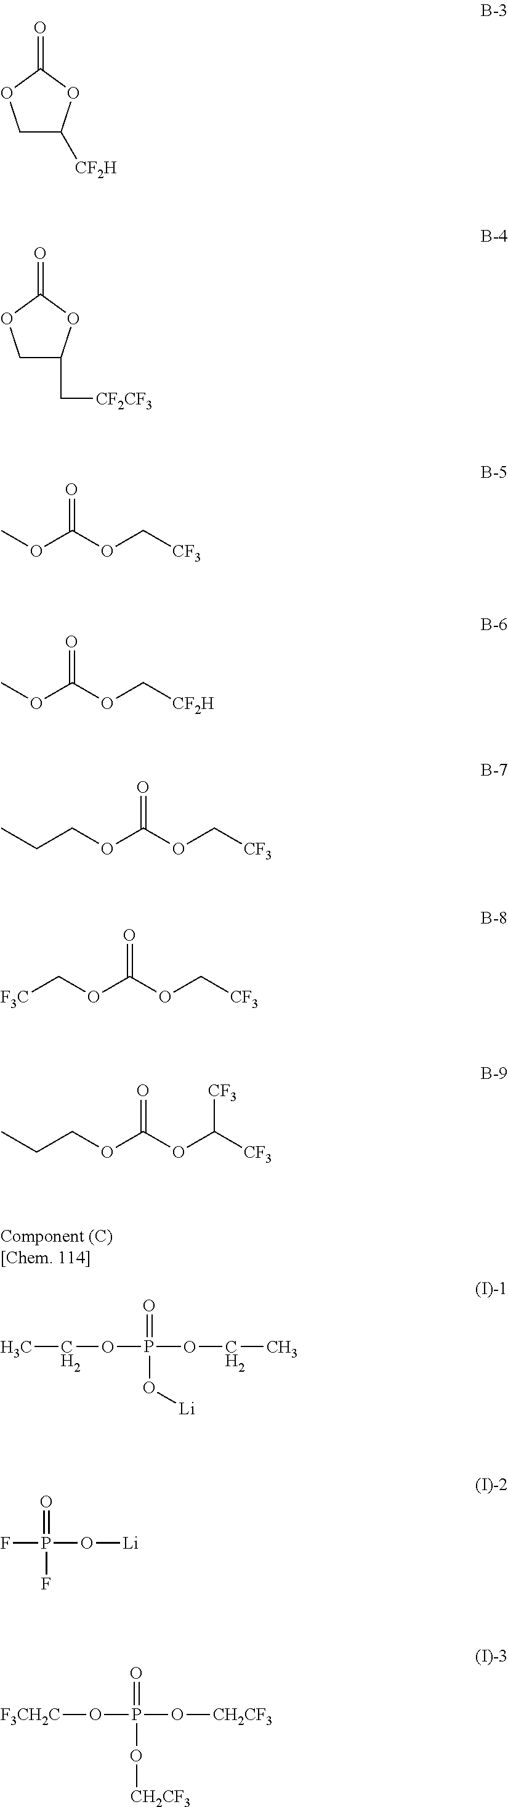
C1C([CF2H])OC(=O)O1.C1C(C[CF2CF3])OC(=O)O1.O=C(OC[CF3])OC.O=C(OC[CF2H])OC.O=C(OC[CF3])OCCC.O=C(OC[CF3])OC[F3C].O=C(OC([CF3])[CF3])OCCC.CCOP(OCC)(=O)O[Li].O=P(F)(O[Li])F.O=P(O[F3CH2C])(O[CH2CF3])O[CH2CF3]
